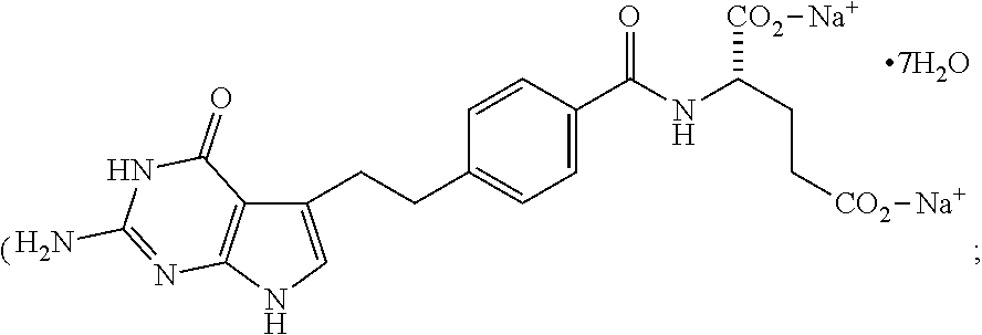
C1(CCC2=CC=C(C(NC(CC[CO2][Na])[CO2][Na])=O)C=C2)=CNC2=C1C(=O)NC(N)=N2
